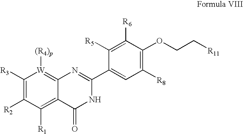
C1([R3])=C([R2])C([R1])=C2C(=[W]1[(R4)p])N=C(C1=CC([R8])=C(OCC[R11])C([R6])=C1[R5])NC2=O
